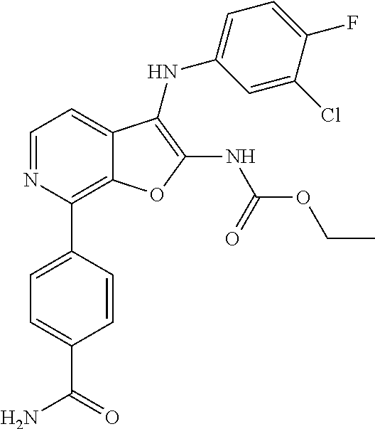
C12=C(C3=CC=C(C(N)=O)C=C3)N=CC=C1C(NC1=CC=C(F)C(Cl)=C1)=C(NC(OCC)=O)O2
